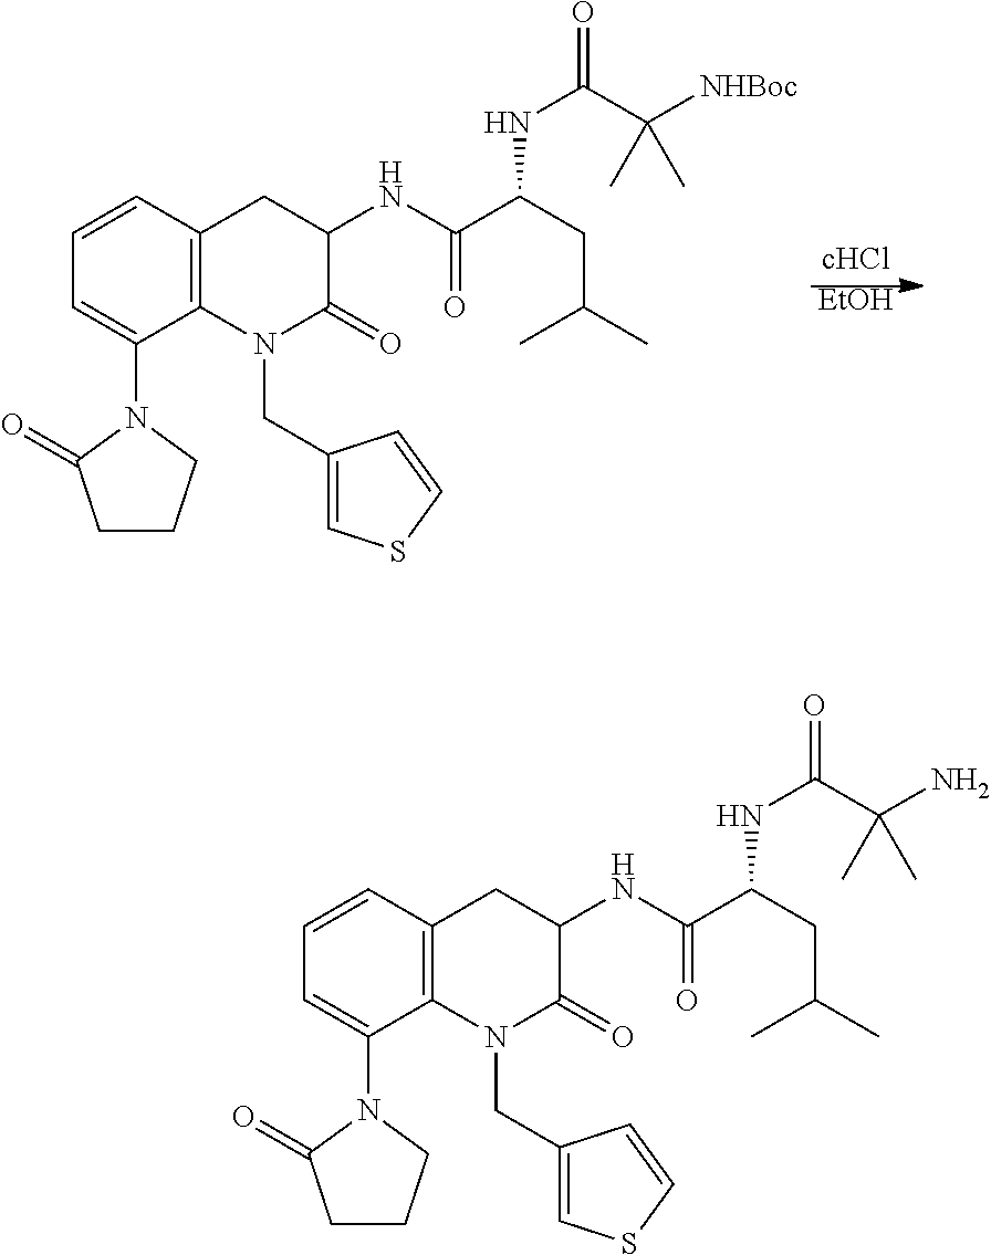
[EtOH].C1=CC2=C(C(N3CCCC3=O)=C1)N(CC1=CSC=C1)C(=O)C(NC(=O)C(CC(C)C)NC(C(C)([NHBoc])C)=O)C2.C1=CC2=C(C(N3CCCC3=O)=C1)N(CC1=CSC=C1)C(=O)C(NC(=O)C(CC(C)C)NC(C(C)(N)C)=O)C2
